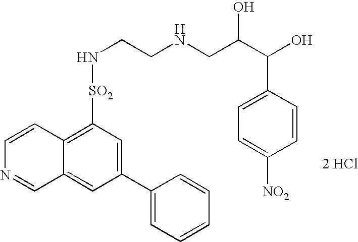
C1=CC2=C([SO2]NCCNCC(C(O)C3=CC=C([NO2])C=C3)O)C=C(C3=CC=CC=C3)C=C2C=N1.[2 HCl]
